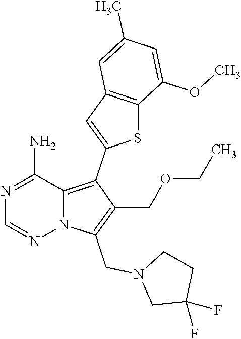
N1=C(N)C2=C(C3=CC4=C(S3)C(OC)=CC(C)=C4)C(COCC)=C(CN3CC(F)(F)CC3)N2N=C1
